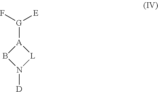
[G]([A]1[L]N([D])B1)(F)[E]
